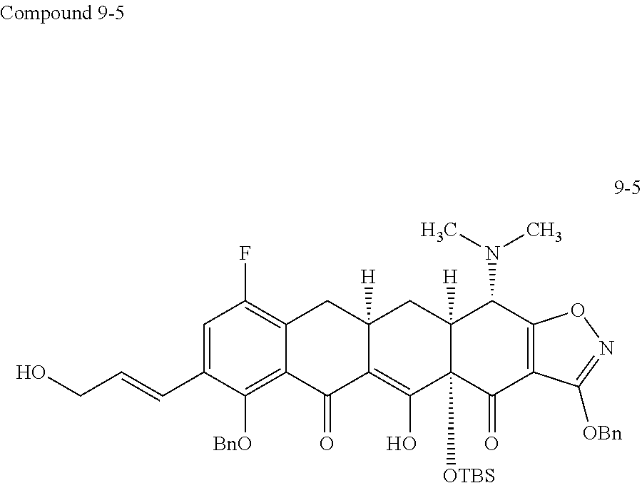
C1=C(C=CCO)C([BnO])=C2C(=C1F)CC1([H])C(=C(O)C3([OTBS])C([H])(C1)C(N(C)C)C1=C(C3=O)C([OBn])=NO1)C2=O
